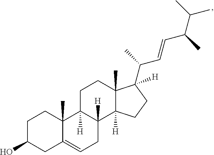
C1C(O)CC2=CCC3([H])C([H])(C2(C)C1)CCC1(C)C3([H])CCC1(C(C=CC(C(C)C)C)C)[H]
